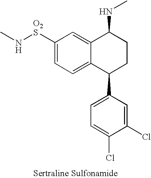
C1([O2S]NC)=CC=C2C(=C1)C(NC)CCC2C1=CC=C(Cl)C(Cl)=C1
